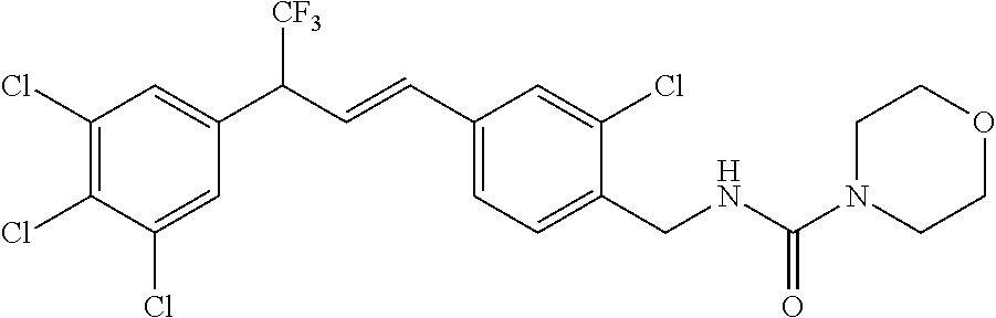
C1(Cl)=CC(C(C=CC2=CC=C(CNC(N3CCOCC3)=O)C(Cl)=C2)[CF3])=CC(Cl)=C1Cl
